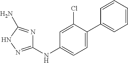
C1(NC2=CC=C(C3=CC=CC=C3)C(Cl)=C2)=NNC(N)=N1
